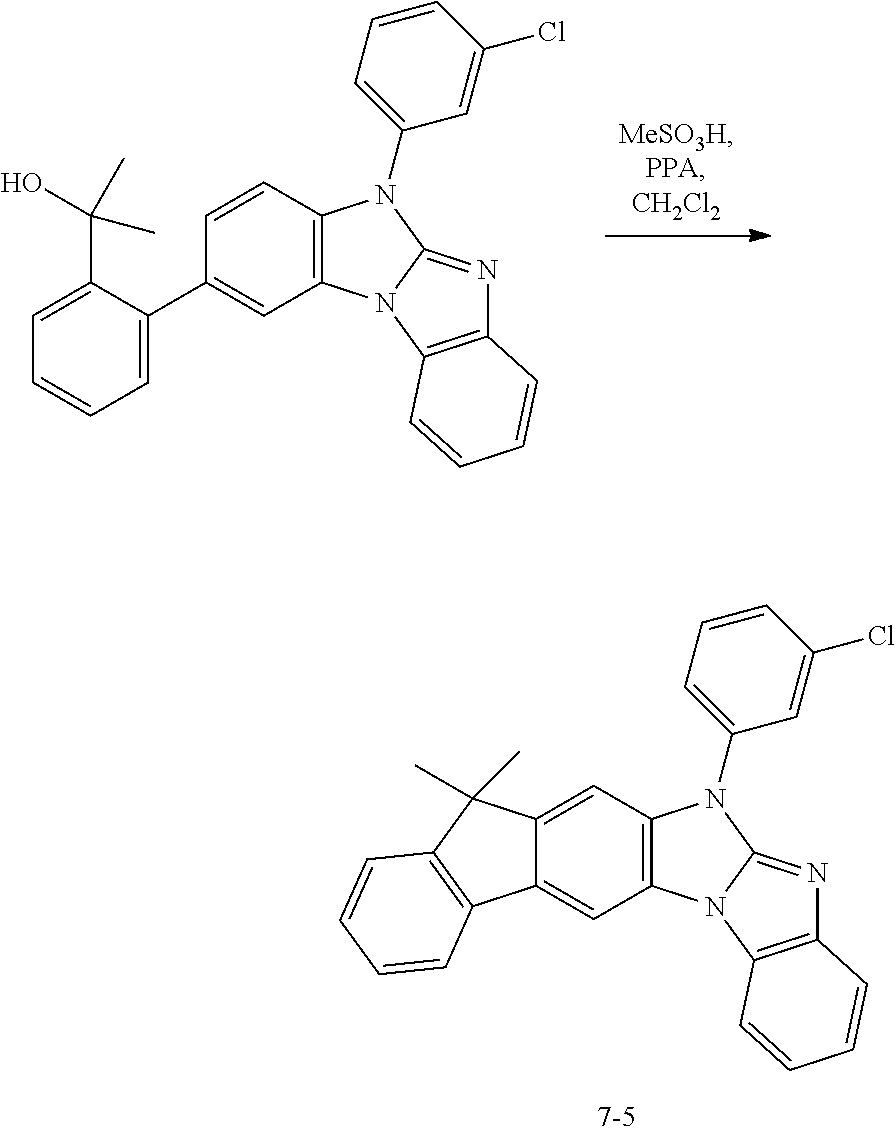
C1(C2=CC=CC=C2C(O)(C)C)=CC2=C(C=C1)N(C1=CC=CC(Cl)=C1)C1=NC3=C(N21)C=CC=C3.C12=CC3=C(C=C1C(C)(C)C1=C2C=CC=C1)N(C1=CC=CC(Cl)=C1)C1=NC2=C(N31)C=CC=C2
